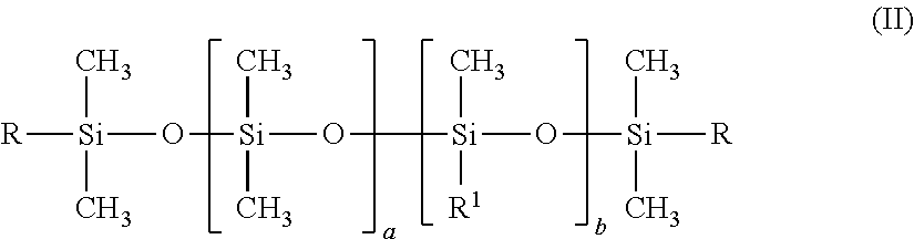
[R][Si](O[Si](O[Si](O[Si]([R])(C)C)(C)[R1])(C)C)(C)C
